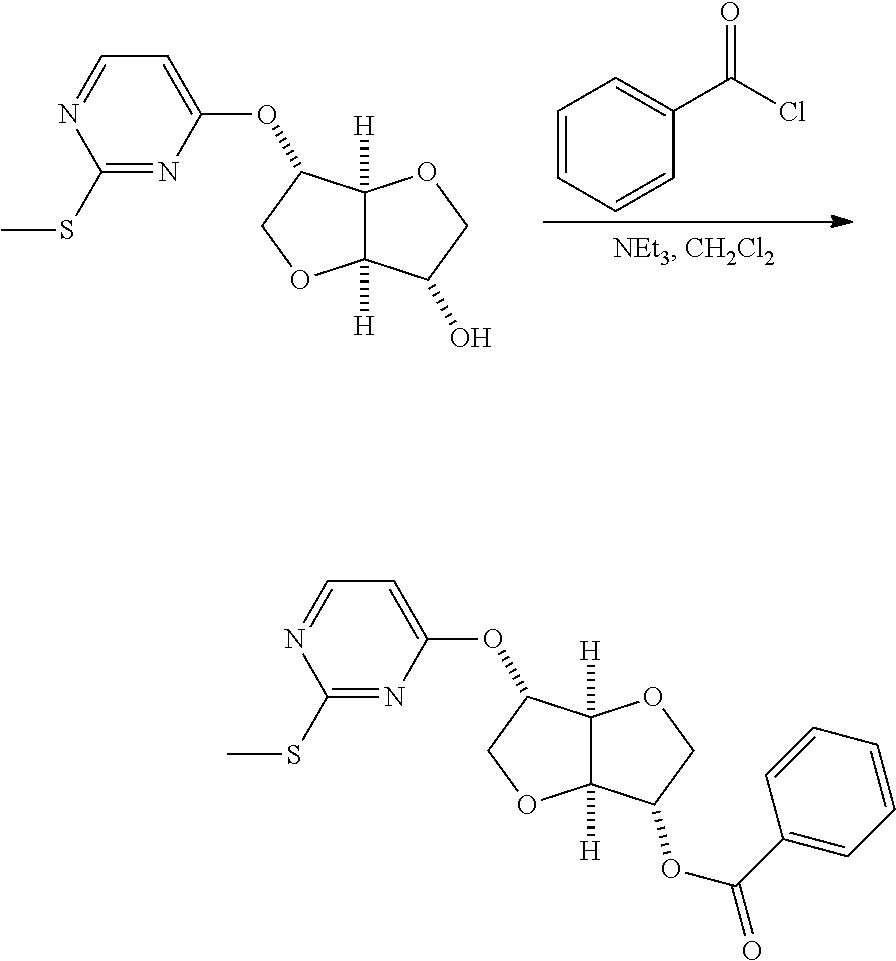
S(C1=NC(OC2C3([H])C([H])(OC2)C(O)CO3)=CC=N1)C.C1=CC=CC(C(Cl)=O)=C1.CSC1=NC(OC2C3([H])C([H])(OC2)C(OC(=O)C2=CC=CC=C2)CO3)=CC=N1
